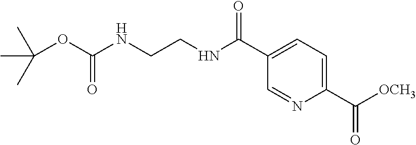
C(OC(NCCNC(C1=CC=C(C([OCH3])=O)N=C1)=O)=O)(C)(C)C
